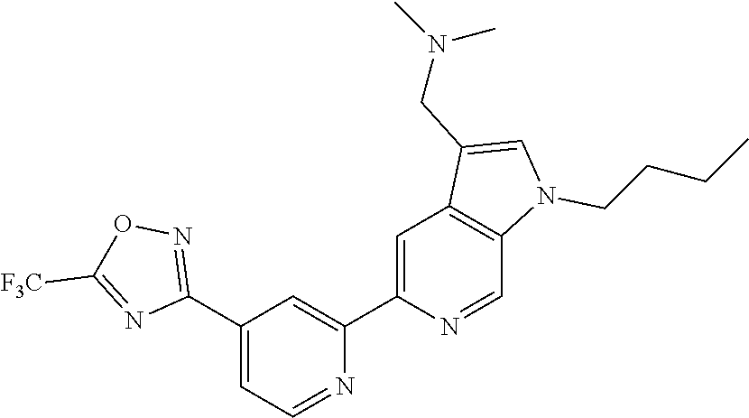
C1(C2=NOC([F3C])=N2)=CC=NC(C2=CC3=C(C=N2)N(CCCC)C=C3CN(C)C)=C1
